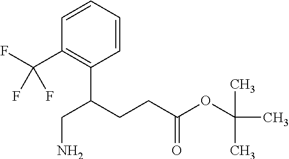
C1=CC=CC(C(F)(F)F)=C1C(CCC(OC(C)(C)C)=O)CN
